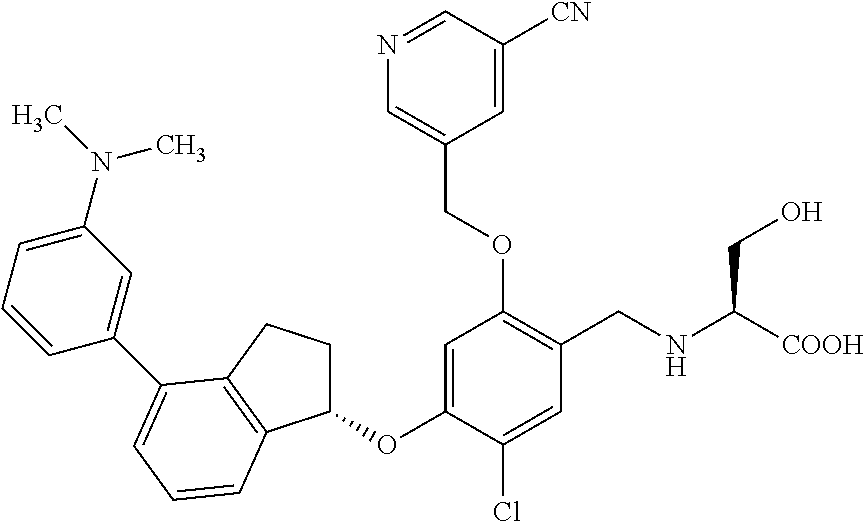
C1=C(OC2CCC3=C2C=CC=C3C2=CC(N(C)C)=CC=C2)C(Cl)=CC(CNC([COOH])CO)=C1OCC1=CN=CC([CN])=C1
